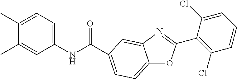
C12=CC=C(C(NC3=CC=C(C)C(C)=C3)=O)C=C1N=C(C1=C(Cl)C=CC=C1Cl)O2
